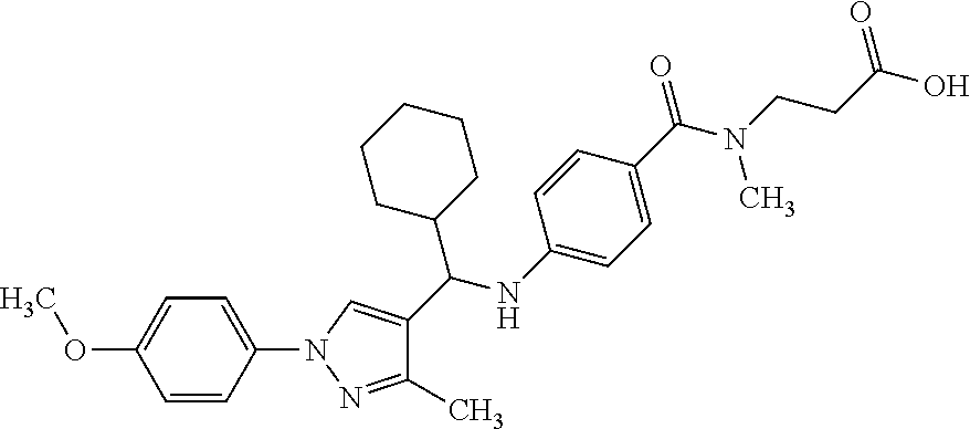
C1(C)=NN(C2=CC=C(OC)C=C2)C=C1C(C1CCCCC1)NC1=CC=C(C(=O)N(CCC(O)=O)C)C=C1
